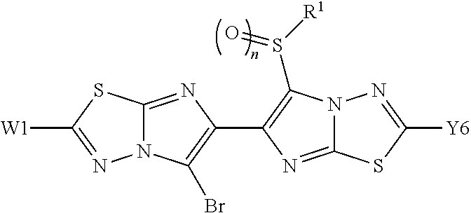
N12C(=NC(C3=C(S([R1])=O)N4C(=N3)SC([Y6])=N4)=C1Br)SC([W1])=N2
